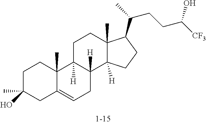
C1C(C)(O)CC2=CCC3([H])C([H])(C2(C)C1)CCC1(C)C3([H])CCC1C(CCC([CF3])O)C
